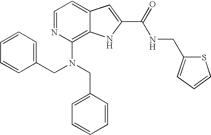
C1=CC=CC(CN(CC2=CC=CC=C2)C2=C3C(=CC=N2)C=C(C(=O)NCC2=CC=CS2)N3)=C1
